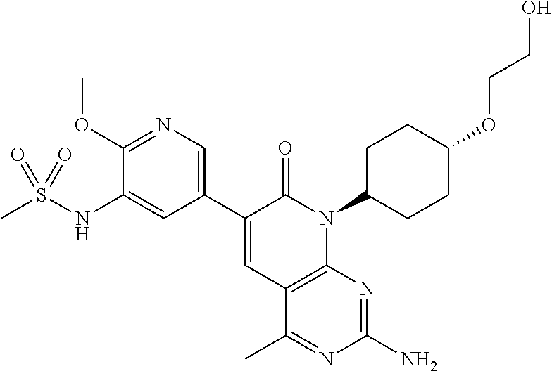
CS(NC1=CC(C2=CC3=C(N(C4CCC(OCCO)CC4)C2=O)N=C(N)N=C3C)=CN=C1OC)(=O)=O
